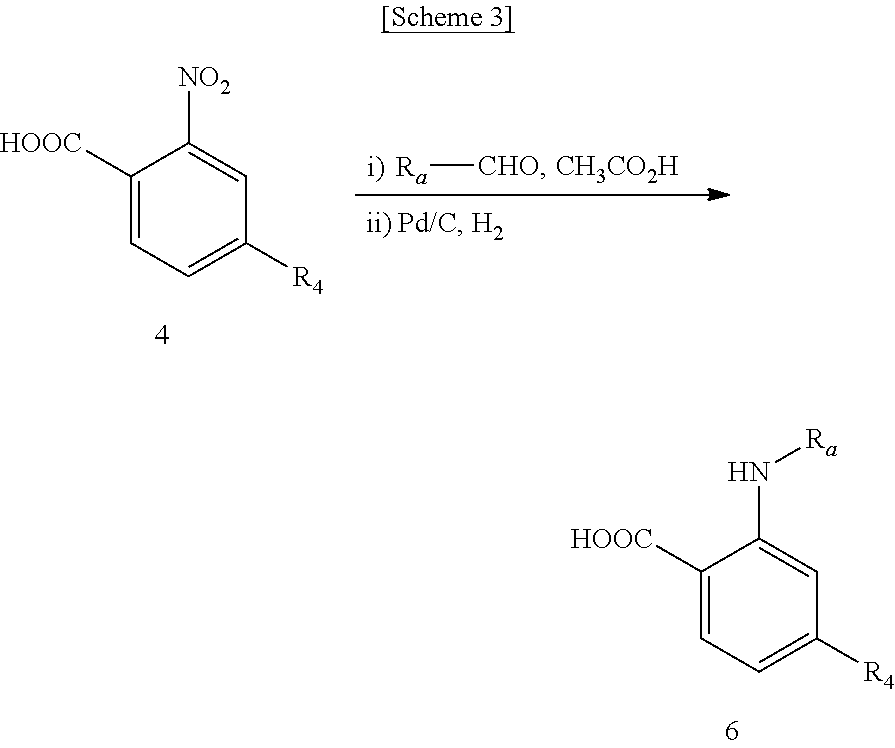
[Ra][CHO].[CH3CO2H].C1([HOOC])=CC=C([R4])C=C1[NO2].C1([HOOC])=CC=C([R4])C=C1N[Ra]
